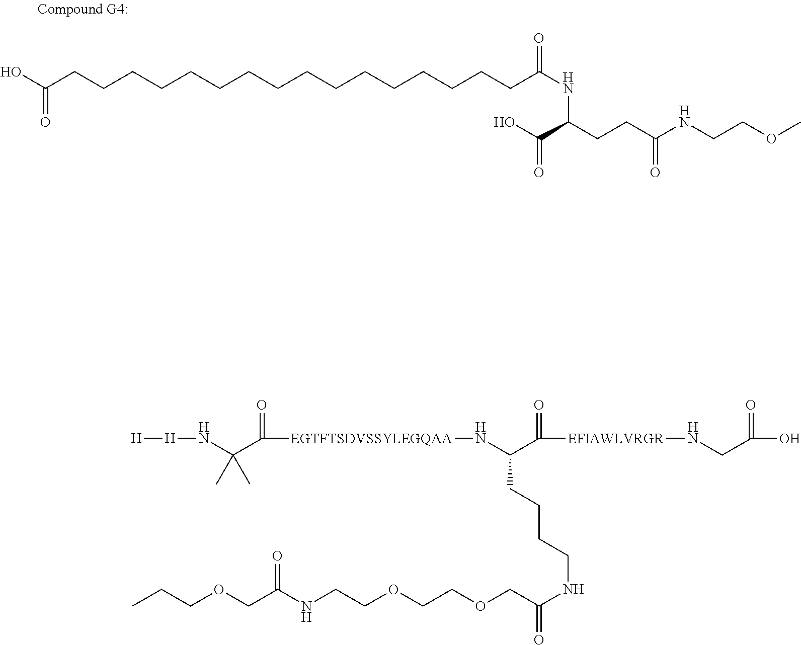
OC(CCCCCCCCCCCCCCCCC(NC(CCC(NCCOC)=O)C(O)=O)=O)=O.[H][H]NC(C([EGTFTSDVSSYLEGQAA]NC(C([EFIAWLVRGR]NCC(=O)O)=O)CCCCNC(COCCOCCNC(COCCC)=O)=O)=O)(C)C
